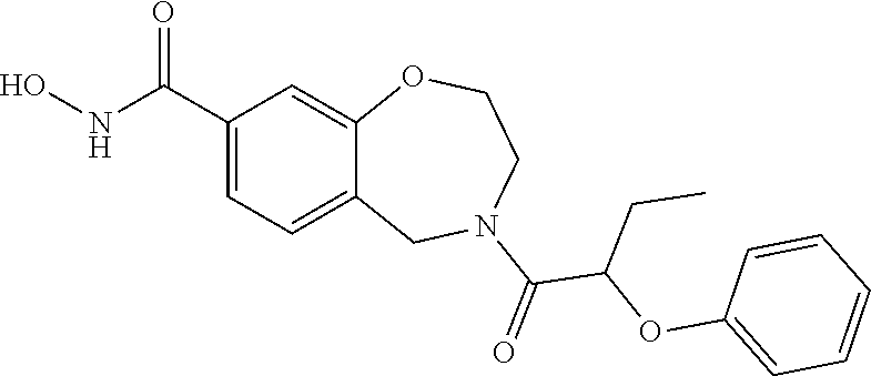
C1(C(NO)=O)=CC=C2C(=C1)OCCN(C(=O)C(OC1=CC=CC=C1)CC)C2
